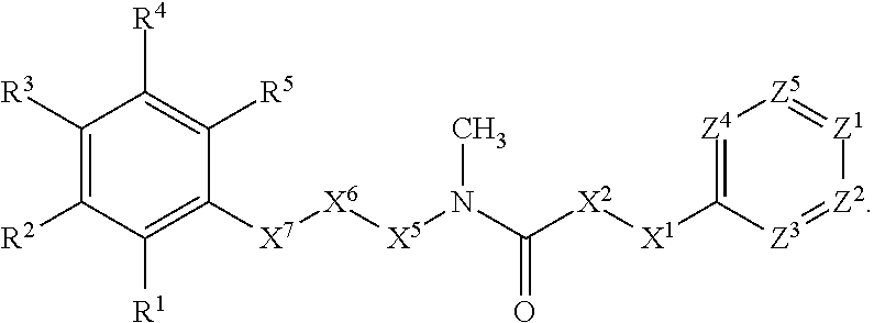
C1([R3])=C([R2])C([R1])=C([X7][X6][X5]N(C([X2][X1]C2=[Z4][Z5]=[Z1][Z2]=[Z3]2)=O)C)C([R5])=C1[R4]
